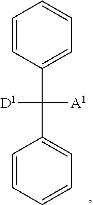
C1=CC=CC=C1C(C1=CC=CC=C1)([D1])[A1]
